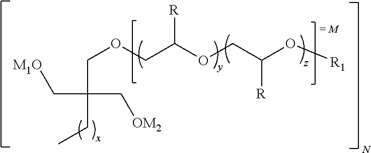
C(C(COCC(OCC(O[R1])[R])[R])(CC)C[OM2])[M1O].[= M]
